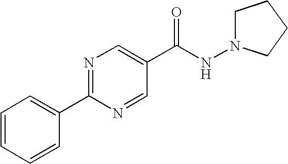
C1=CC=CC(C2=NC=C(C(NN3CCCC3)=O)C=N2)=C1
